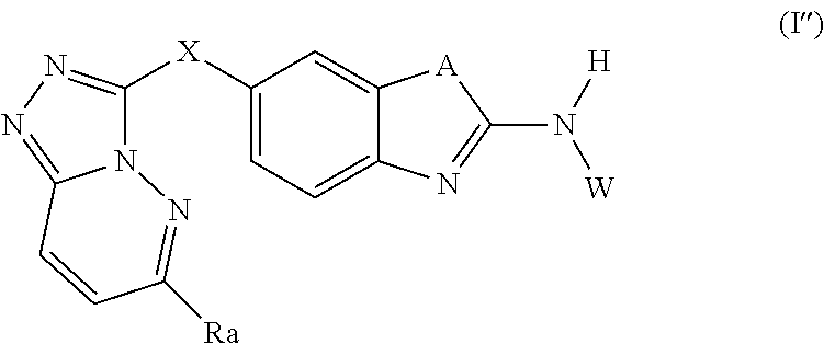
C1([X]C2=NN=C3N2N=C([Ra])C=C3)=CC=C2C(=C1)[A]C(N([W])[H])=N2
